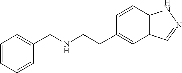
C12=C(C=CC(CCNCC3=CC=CC=C3)=C1)NN=C2
